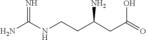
N=C(N)NCCC(CC(O)=O)N
